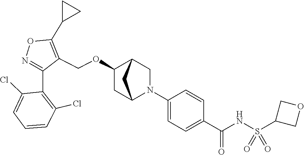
N1=C(C2=C(Cl)C=CC=C2Cl)C(COC2CC3N(C4=CC=C(C(NS(C5COC5)(=O)=O)=O)C=C4)CC2C3)=C(C2CC2)O1
